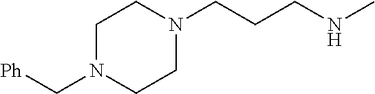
C1N(C[Ph])CCN(CCCNC)C1
